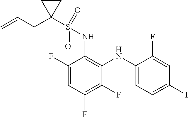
C1(F)=C(F)C=C(F)C(NS(C2(CC=C)CC2)(=O)=O)=C1NC1=CC=C(I)C=C1F
